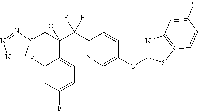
N1=CN(CC(C(C2=NC=C(OC3=NC4=C(S3)C=CC(Cl)=C4)C=C2)(F)F)(O)C2=CC=C(F)C=C2F)N=N1
